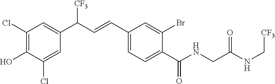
C1(Cl)=C(O)C(Cl)=CC(C(C=CC2=CC=C(C(NCC(NC[CF3])=O)=O)C(Br)=C2)[CF3])=C1
